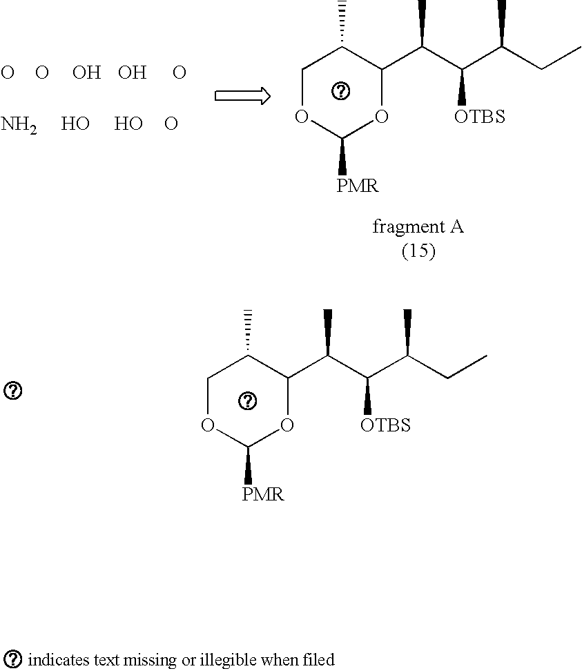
O.O.O.O.N.O.O.O.O.C1OC([PMR])OC(C(C(C(CC)C)[OTBS])C)C1C.C1OC([PMR])OC(C(C(C(CC)C)[OTBS])C)C1C
